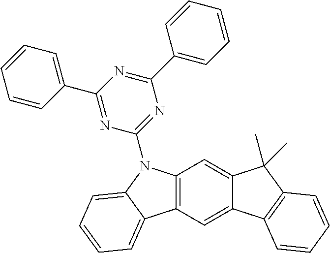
C12=C(C=C3C(=C1)C(C)(C)C1=C3C=CC=C1)C1=CC=CC=C1N2C1=NC(C2=CC=CC=C2)=NC(C2=CC=CC=C2)=N1
